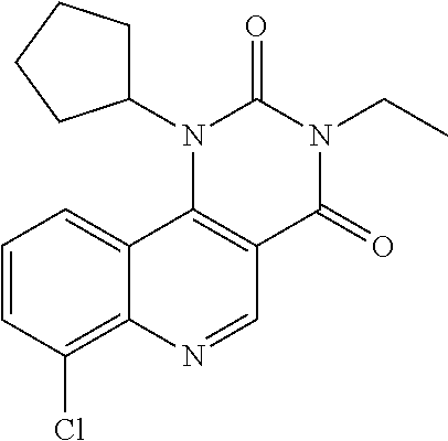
C1=CC(Cl)=C2C(=C1)C1=C(C=N2)C(=O)N(CC)C(=O)N1C1CCCC1
